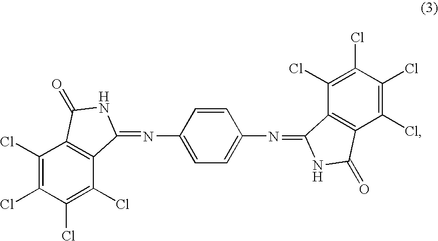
C1(Cl)=C(Cl)C(Cl)=C(Cl)C2=C1C(=O)NC2=NC1=CC=C(N=C2C3=C(C(Cl)=C(Cl)C(Cl)=C3Cl)C(=O)N2)C=C1
